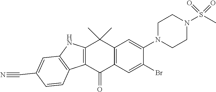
C12=C(C(=O)C3=C(C1(C)C)C=C(N1CCN(S(C)(=O)=O)CC1)C(Br)=C3)C1=C(N2)C=C(C#N)C=C1
